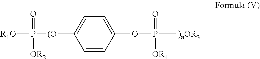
C1=CC(OP(=O)([OR4])C)=CC=C1[(O]P(=O)([OR2])[R1O].[)nOR3]
